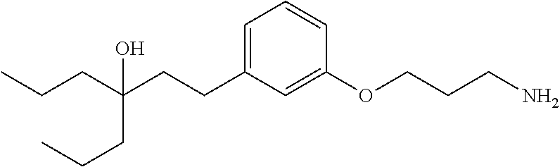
C1=C(CCC(CCC)(CCC)O)C=C(OCCCN)C=C1
